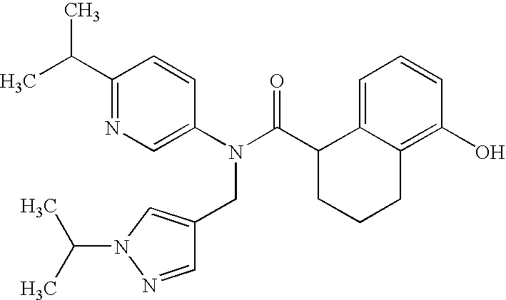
C1(C(C)C)=NC=C(N(C(C2CCCC3=C(O)C=CC=C23)=O)CC2=CN(C(C)C)N=C2)C=C1
